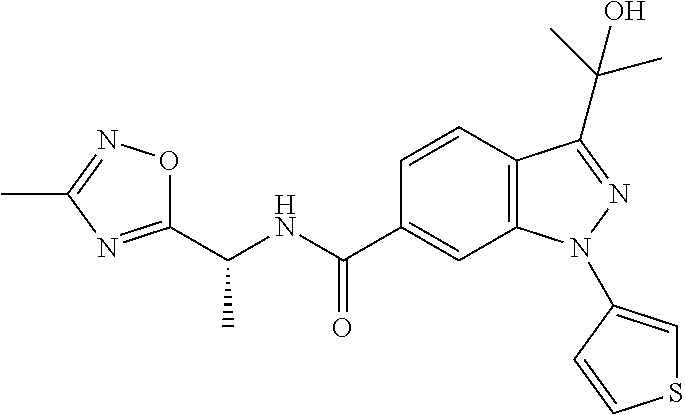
C1(C(NC(C2=CC3=C(C=C2)C(C(C)(C)O)=NN3C2=CSC=C2)=O)C)=NC(C)=NO1
